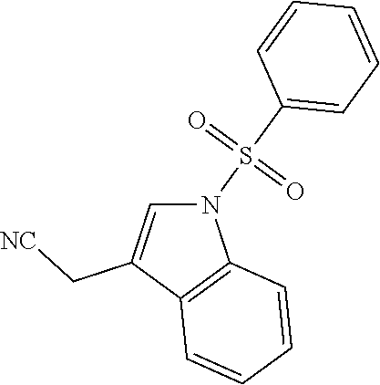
N1(S(C2=CC=CC=C2)(=O)=O)C=C(C[NC])C2=C1C=CC=C2
